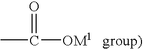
CC([OM1])=O.[group)]
